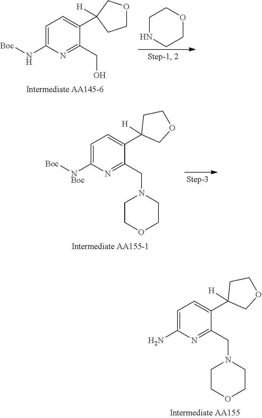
C1OCC(C2=CC=C(N[Boc])N=C2CO)([H])C1.C1NCCOC1.C1(C2=CC=C([NBoc][Boc])N=C2CN2CCOCC2)([H])COCC1.C1(C2=CC=C(N)N=C2CN2CCOCC2)([H])COCC1
